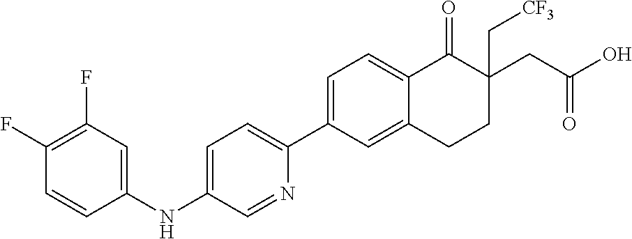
C1=C(C2=CC=C(NC3=CC(F)=C(F)C=C3)C=N2)C=C2C(=C1)C(=O)C(CC(O)=O)(C[CF3])CC2
